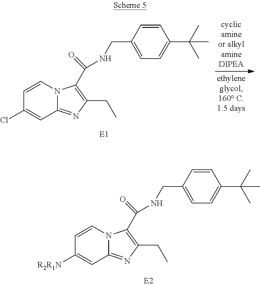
C1=CN2C(=NC(CC)=C2C(=O)NCC2=CC=C(C(C)(C)C)C=C2)C=C1Cl.C1=CN2C(=NC(CC)=C2C(=O)NCC2=CC=C(C(C)(C)C)C=C2)C=C1[R2R1N]
